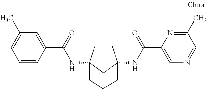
C1CC2(NC(C3=CC(C)=CC=C3)=O)CC1(NC(C1=CN=CC(C)=N1)=O)CCC2
